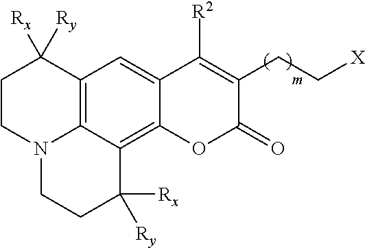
C12=C3C(=C4C(=C1)C([R2])=C(CC[X])C(=O)O4)C([Ry])([Rx])CCN3CCC2([Ry])[Rx]
